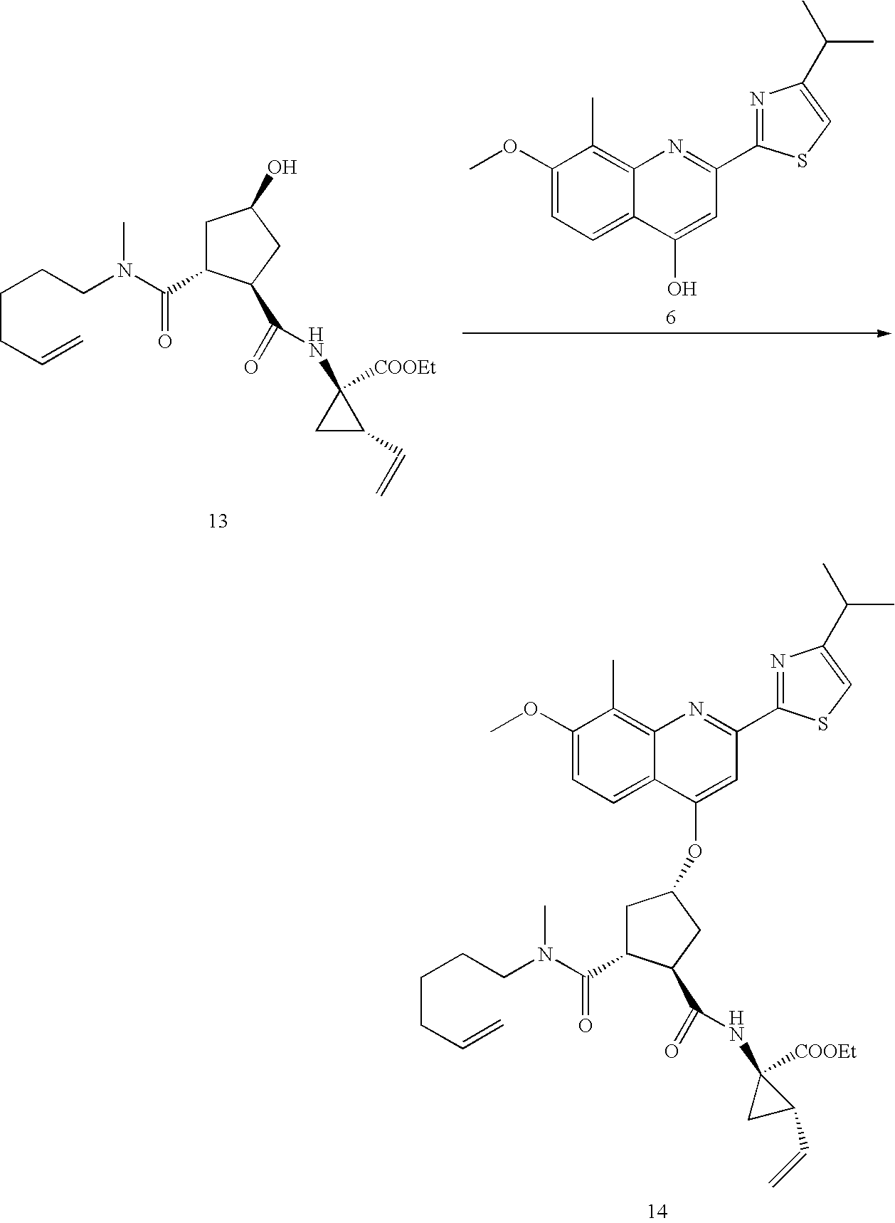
C1C(C(N(CCCCC=C)C)=O)C(C(=O)NC2([COOEt])CC2C=C)CC1O.C1(OC)=CC=C2C(=C1C)N=C(C1=NC(C(C)C)=CS1)C=C2O.C1C(C(N(CCCCC=C)C)=O)C(C(=O)NC2([COOEt])CC2C=C)CC1OC1=CC(C2=NC(C(C)C)=CS2)=NC2=C(C)C(OC)=CC=C21
